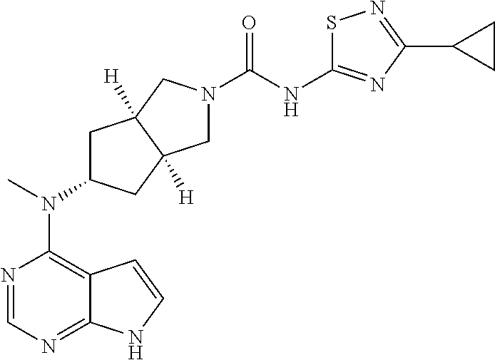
C12=C(N(C)C3CC4([H])C([H])(C3)CN(C(=O)NC3=NC(C5CC5)=NS3)C4)N=CN=C1NC=C2
